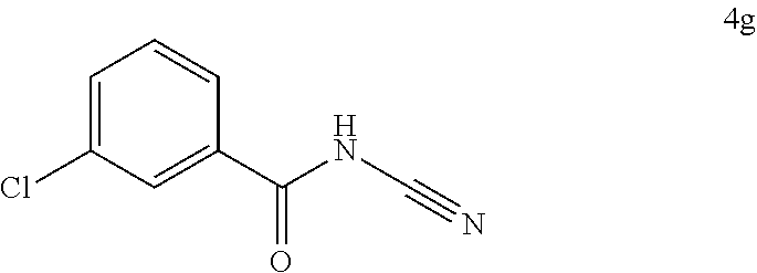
C1=C(Cl)C=C(C(NC#N)=O)C=C1
